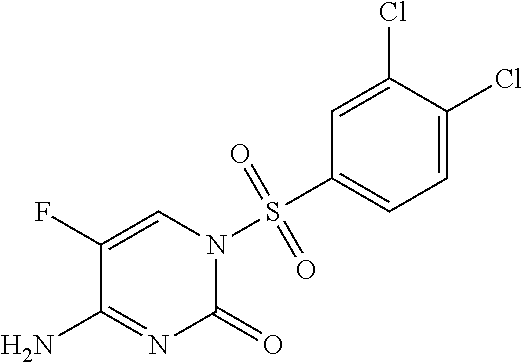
C1(F)=CN(S(C2=CC=C(Cl)C(Cl)=C2)(=O)=O)C(=O)N=C1N
